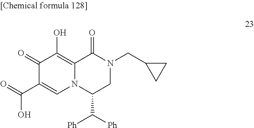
C1(=O)C(C(O)=O)=CN2C(=C1O)C(=O)N(CC1CC1)CC2C([Ph])[Ph]
